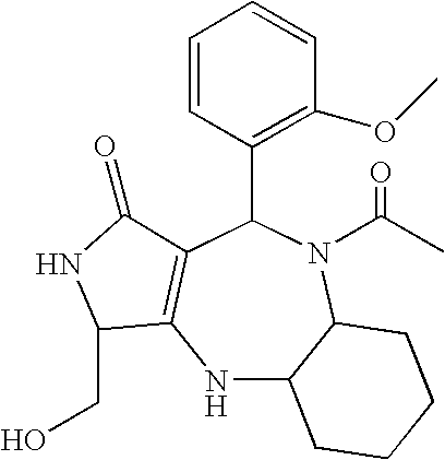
N1C2C(N(C(C)=O)C(C3=C(OC)C=CC=C3)C3=C1C(CO)NC3=O)CCCC2
